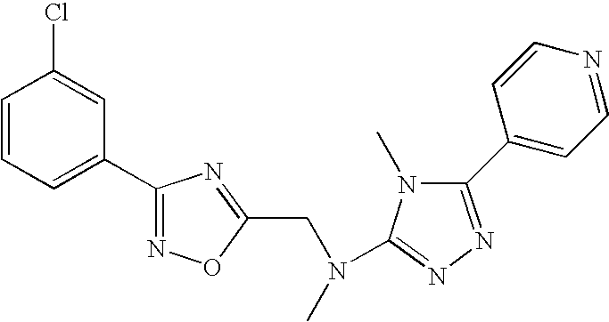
C1=CC=C(C2=NOC(CN(C)C3=NN=C(C4=CC=NC=C4)N3C)=N2)C=C1Cl
